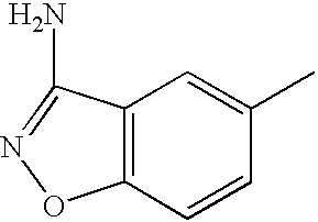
C1=CC(C)=CC2=C1ON=C2N
